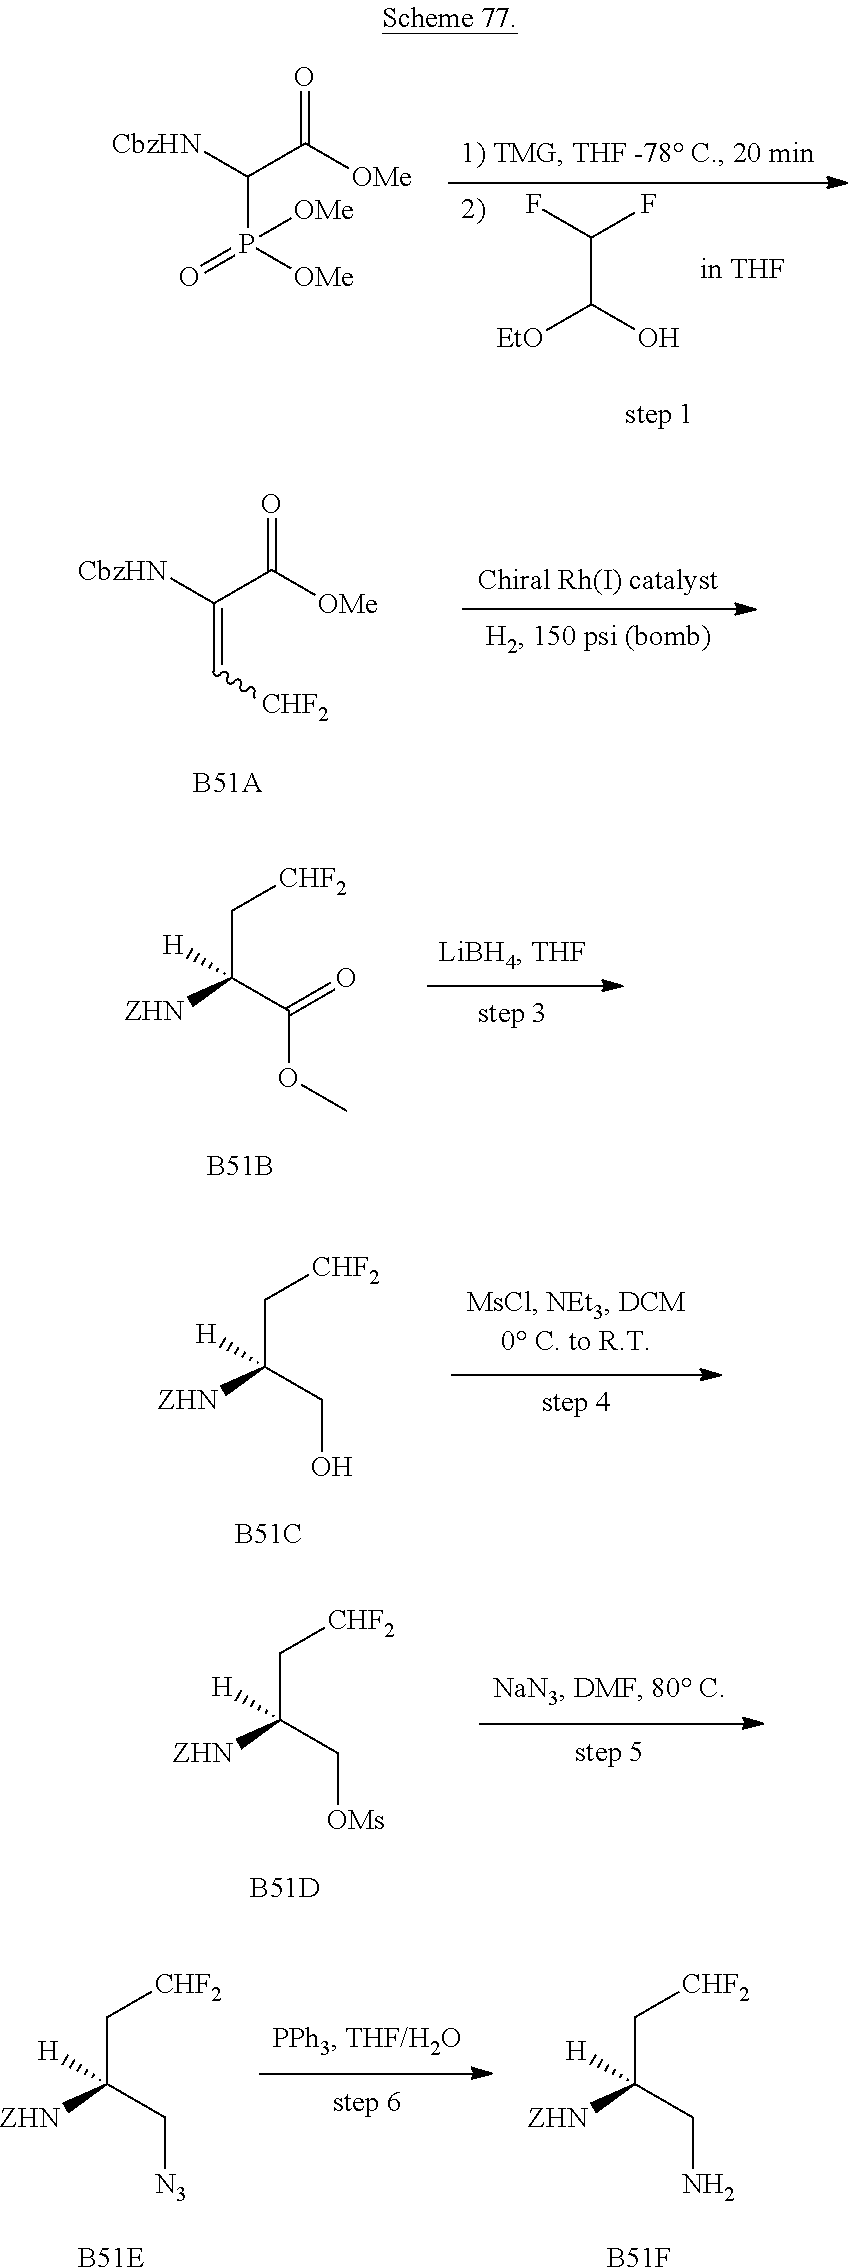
C(P([OMe])(=O)[OMe])([CbzHN])C([OMe])=O.C(C(O)[EtO])(F)F.C(=C[CHF2])([CbzHN])C([OMe])=O.C(C([ZHN])(C(=O)OC)[H])[CHF2].[B51B].C(C([ZHN])(CO)[H])[CHF2].[B51C].C(C([ZHN])(C[OMs])[H])[CHF2].[B51D].C(C([ZHN])(CN)[H])[CHF2].[B51F].C(C([ZHN])(C[N3])[H])[CHF2].[B51E]
